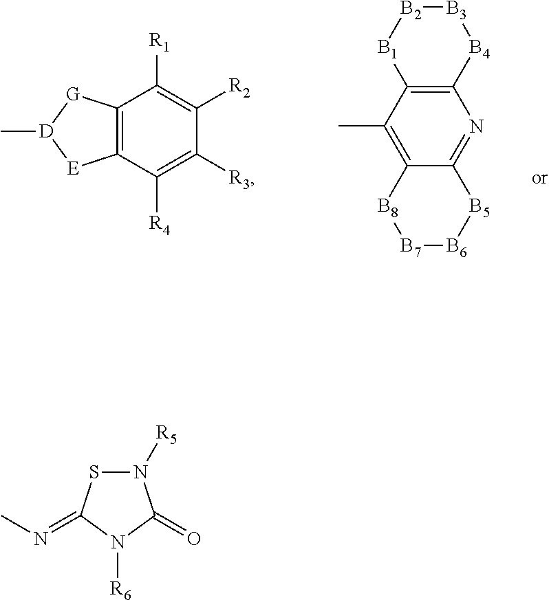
C12=C(C([R4])=C([R3])C([R2])=C1[R1])[E][D](C)[G]2.C12=C([B4][B3][B2][B1]1)N=C1C(=C2C)[B8][B7][B6][B5]1.N1([R5])SC(=NC)N([R6])C1=O
